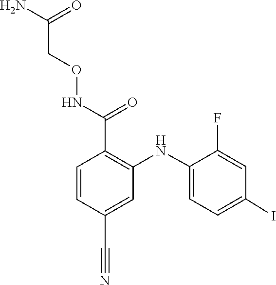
C1=C(NC2=C(C(NOCC(=O)N)=O)C=CC(C#N)=C2)C(F)=CC(I)=C1
